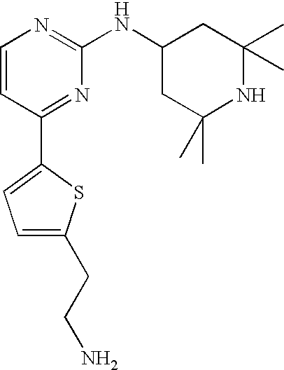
C1=CC(C2=CC=C(CCN)S2)=NC(NC2CC(C)(C)NC(C)(C)C2)=N1
